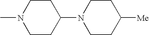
C1CC(N2CCC([Me])CC2)CCN1C
